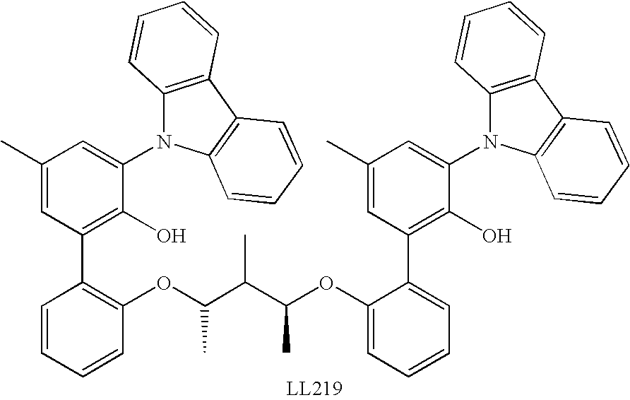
C1(N2C3=C(C4=C2C=CC=C4)C=CC=C3)=CC(C)=CC(C2=C(OC(C(C(C)OC3=CC=CC=C3C3=C(O)C(N4C5=C(C6=C4C=CC=C6)C=CC=C5)=CC(C)=C3)C)C)C=CC=C2)=C1O
